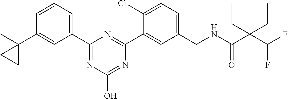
C1(C2=NC(O)=NC(C3=CC(CNC(C(C(F)F)(CC)CC)=O)=CC=C3Cl)=N2)=CC=CC(C2(C)CC2)=C1
